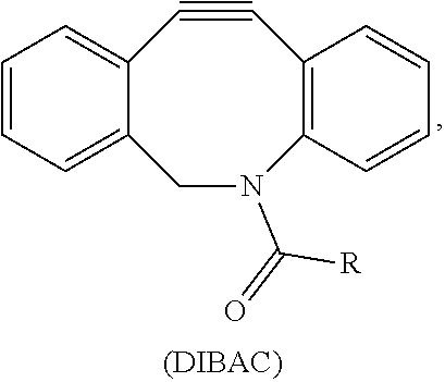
C12=CC=CC=C1C#CC1=C(N(C(=O)[R])C2)C=CC=C1
